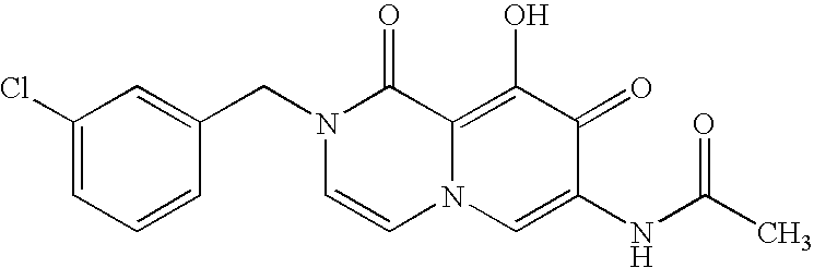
C1=C(CN2C=CN3C(=C(O)C(=O)C(NC(C)=O)=C3)C2=O)C=CC=C1Cl
